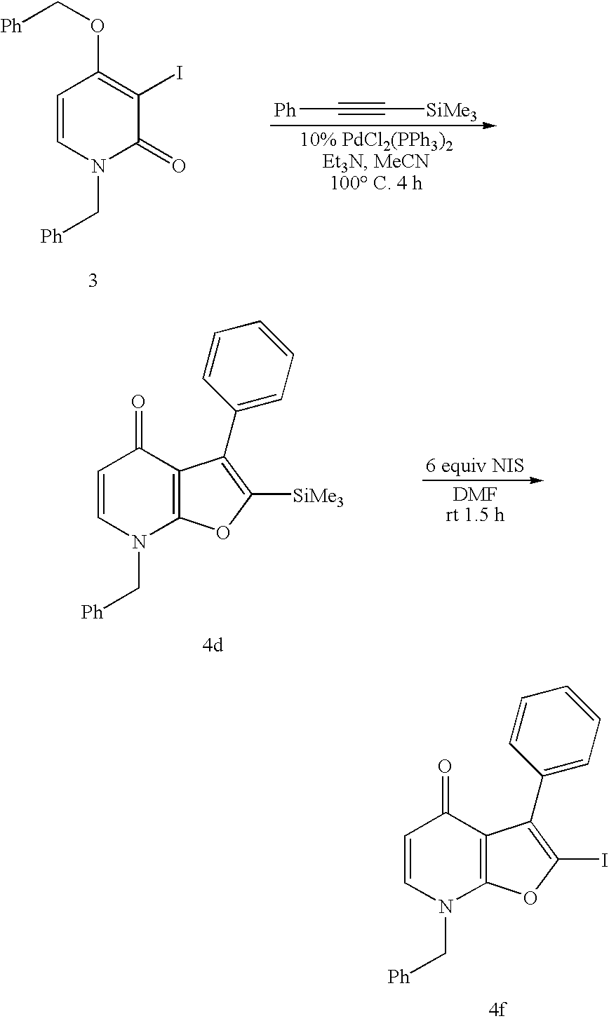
N1(C[Ph])C(=O)C(I)=C(OC[Ph])C=C1.[Ph]C#C[SiMe3].N1(C[Ph])C2=C(C(=O)C=C1)C(C1=CC=CC=C1)=C([SiMe3])O2.N1(C[Ph])C2=C(C(=O)C=C1)C(C1=CC=CC=C1)=C(I)O2
